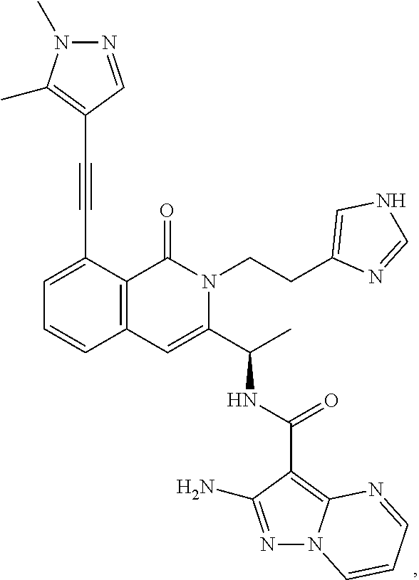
C1(C#CC2=C(C)N(C)N=C2)=CC=CC2=C1C(=O)N(CCC1=CNC=N1)C(C(C)NC(C1=C3N(N=C1N)C=CC=N3)=O)=C2
